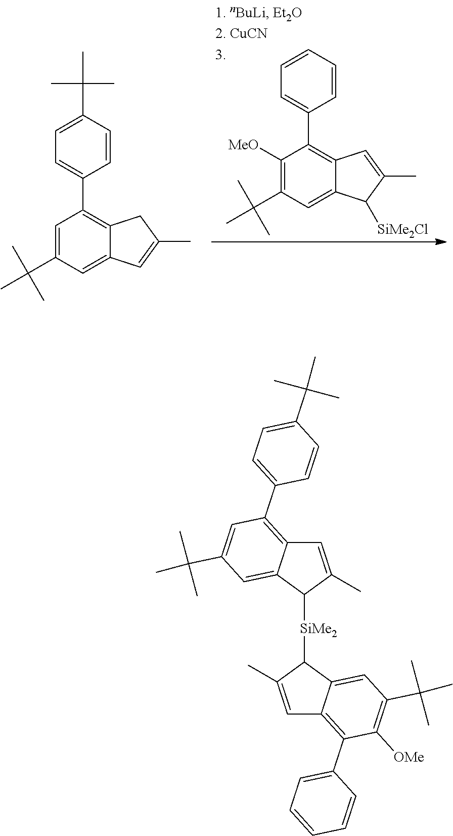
C1=C(C(C)(C)C)C=C2C(=C1C1=CC=C(C(C)(C)C)C=C1)CC(C)=C2.C1([MeO])=C(C(C)(C)C)C=C2C(=C1C1=CC=CC=C1)C=C(C)C2[SiMe2Cl].C1=C(C)C([SiMe2]C2C(C)=CC3=C(C4=CC=CC=C4)C([OMe])=C(C(C)(C)C)C=C23)C2=CC(C(C)(C)C)=CC(C3=CC=C(C(C)(C)C)C=C3)=C12
